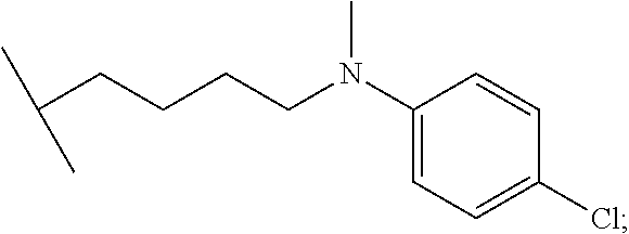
C1(N(CCCCC(C)C)C)=CC=C(Cl)C=C1
